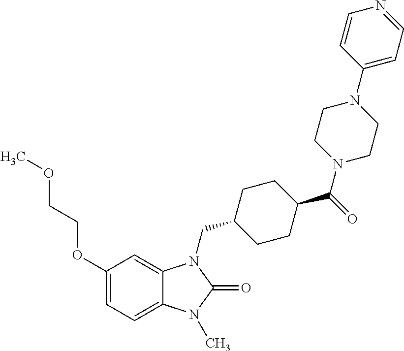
C1(OCCOC)=CC=C2C(=C1)N(CC1CCC(C(=O)N3CCN(C4=CC=NC=C4)CC3)CC1)C(=O)N2C
